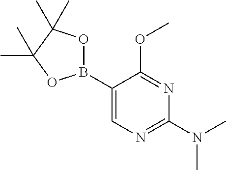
C1(B2OC(C)(C)C(C)(C)O2)=CN=C(N(C)C)N=C1OC
